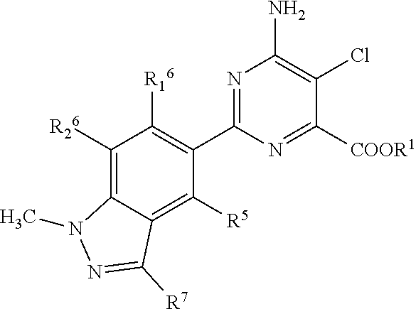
C1([R26])=C2C(=C([R5])C(C3=NC(N)=C(Cl)C([COOR1])=N3)=C1[R16])C([R7])=NN2C
